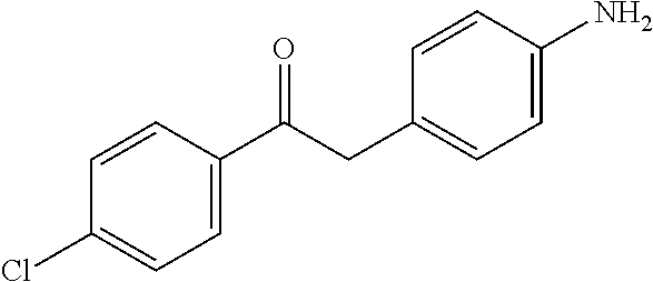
C1=C(C(CC2=CC=C(N)C=C2)=O)C=CC(Cl)=C1
